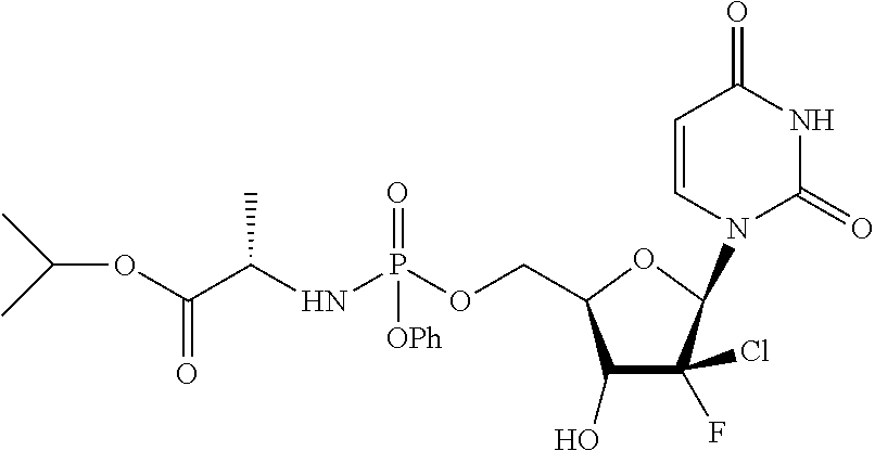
C1=CC(=O)NC(=O)N1C1C(F)(Cl)C(O)C(COP([OPh])(NC(C(=O)OC(C)C)C)=O)O1
